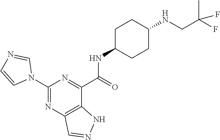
C1(N2C=NC=C2)=NC2=C(C(C(=O)NC3CCC(NCC(F)(C)F)CC3)=N1)NN=C2
